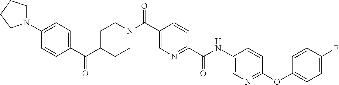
N(C(C1=NC=C(C(=O)N2CCC(C(C3=CC=C(N4CCCC4)C=C3)=O)CC2)C=C1)=O)C1=CN=C(OC2=CC=C(F)C=C2)C=C1
